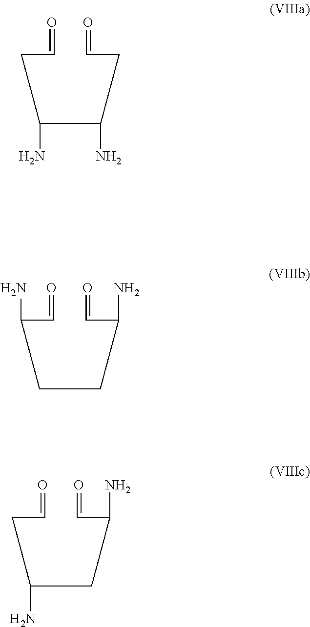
O=CCC(C(CC=O)N)N.O=CC(CCC(C=O)N)N.O=CCC(CC(C=O)N)N
